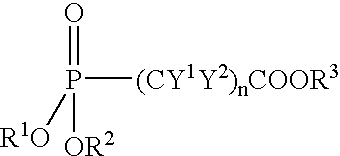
P([(CY1Y2)nCOOR3])(=O)([OR2])[R1O]
